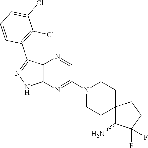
C12=C(N=C(N3CCC4(CC3)C(N)C(F)(F)CC4)C=N1)NN=C2C1=C(Cl)C(Cl)=CC=C1
